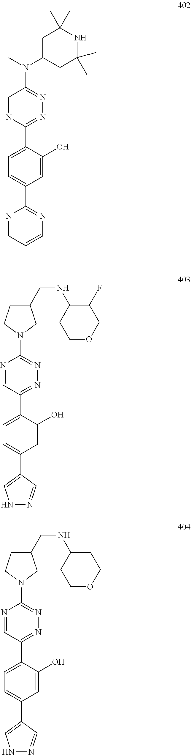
N1=C(C2=CC=C(C3=NC=CC=N3)C=C2O)N=CC(N(C2CC(C)(C)NC(C)(C)C2)C)=N1.N1=C(C2=CC=C(C3=CNN=C3)C=C2O)C=NC(N2CC(CNC3C(F)COCC3)CC2)=N1.N1=C(C2=CC=C(C3=CNN=C3)C=C2O)C=NC(N2CC(CNC3CCOCC3)CC2)=N1
